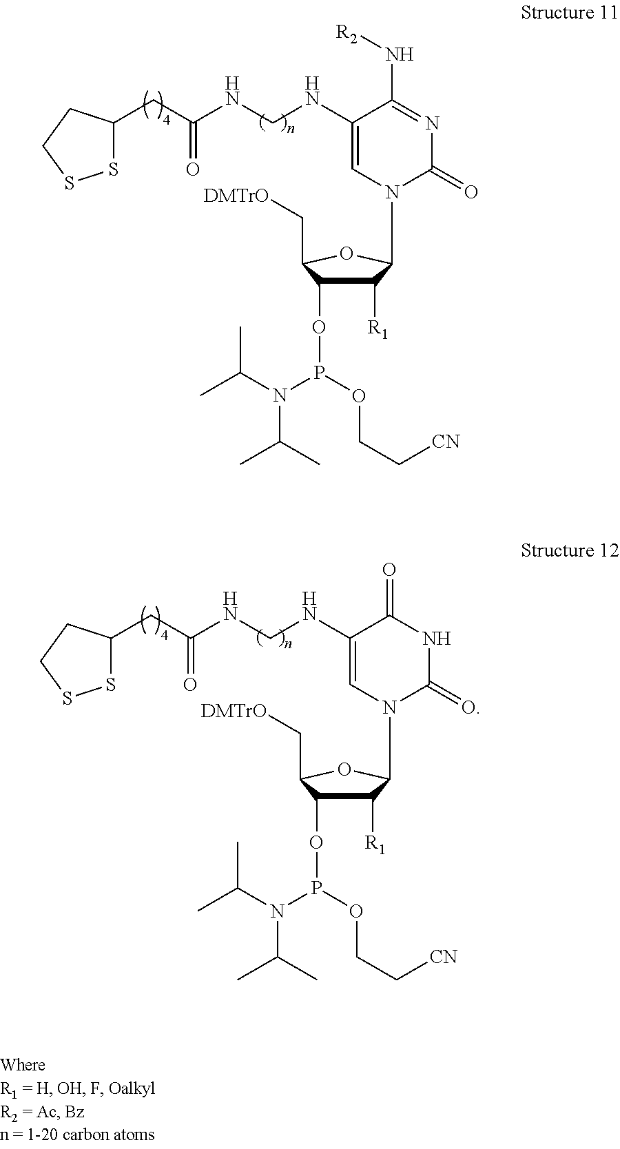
C1([R1])C(OP(N(C(C)C)C(C)C)OCC[CN])C(C[DMTrO])OC1N1C(=O)N=C(N[R2])C(NCNC(CC2SSCC2)=O)=C1.C1([R1])C(OP(N(C(C)C)C(C)C)OCC[CN])C(C[DMTrO])OC1N1C(=O)NC(=O)C(NCNC(CC2SSCC2)=O)=C1
